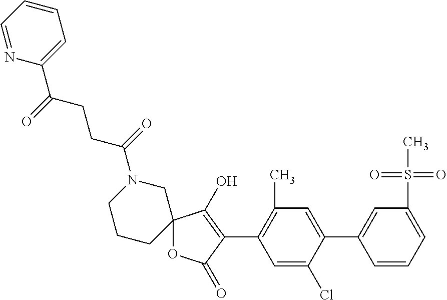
C12(OC(=O)C(C3=C(C)C=C(C4=CC(S(=O)(=O)C)=CC=C4)C(Cl)=C3)=C1O)CN(C(CCC(=O)C1=CC=CC=N1)=O)CCC2
